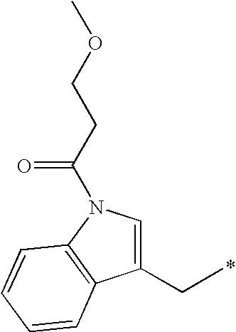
C1(CC)=CN(C(CCOC)=O)C2=C1C=CC=C2
